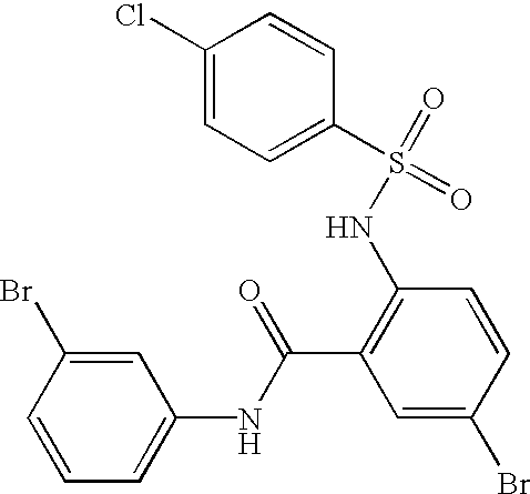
C1=CC=C(NC(C2=C(NS(=O)(=O)C3=CC=C(Cl)C=C3)C=CC(Br)=C2)=O)C=C1Br
